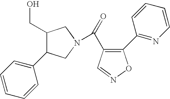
O=C(C1=C(C2=NC=CC=C2)ON=C1)N1CC(C2=CC=CC=C2)C(CO)C1
